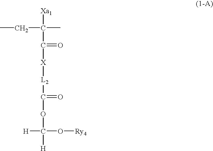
[Xa1]C(C)(CC)C(=O)[X][L2]C(=O)OC(O[Ry4])([H])[H]
